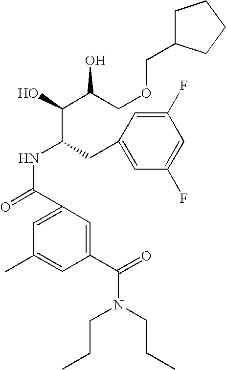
C1(C(=O)N(CCC)CCC)=CC(C(=O)NC(CC2=CC(F)=CC(F)=C2)C(O)C(COCC2CCCC2)O)=CC(C)=C1
